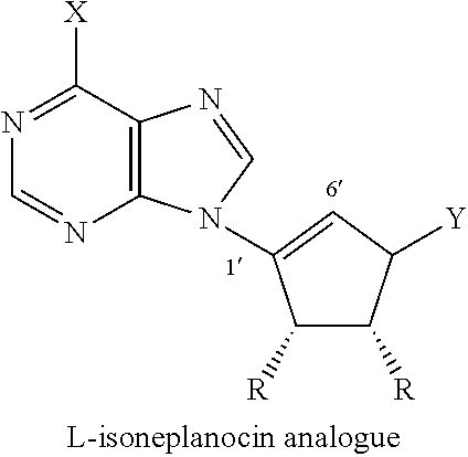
N1=C([X])C2=C(N=C1)N(C1=CC([Y])C([R])C1[R])C=N2
